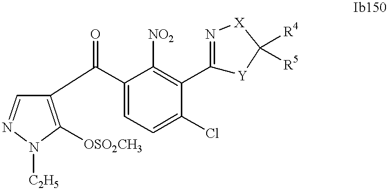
C1=NN([C2H5])C([OSO2CH3])=C1C(=O)C1=CC=C(Cl)C(C2=N[X]C([R4])([R5])[Y]2)=C1[NO2]
